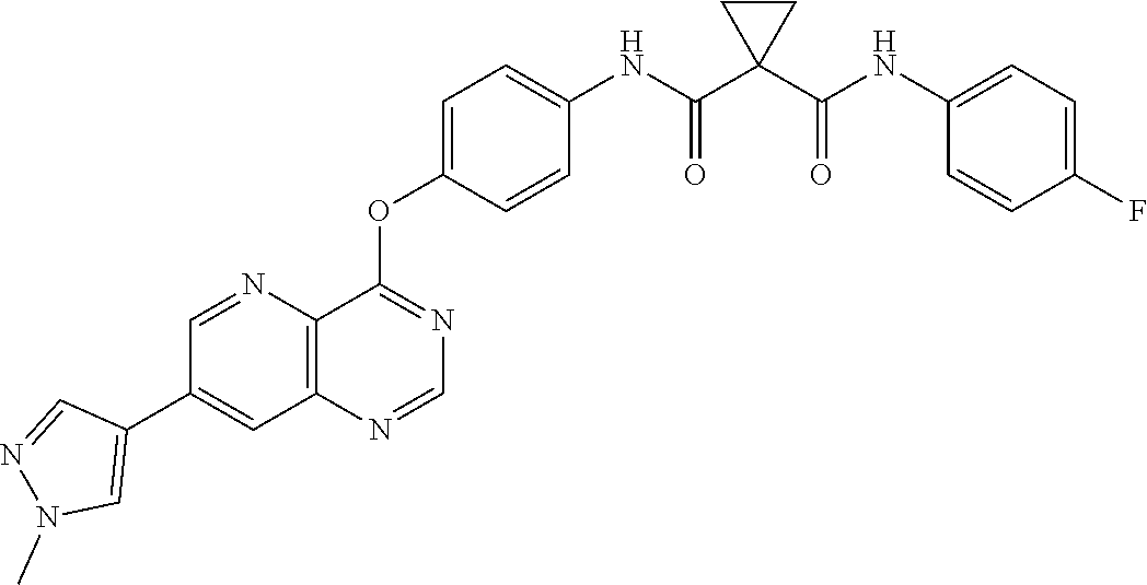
C12=C(N=CN=C1OC1=CC=C(NC(C3(C(NC4=CC=C(F)C=C4)=O)CC3)=O)C=C1)C=C(C1=CN(C)N=C1)C=N2
